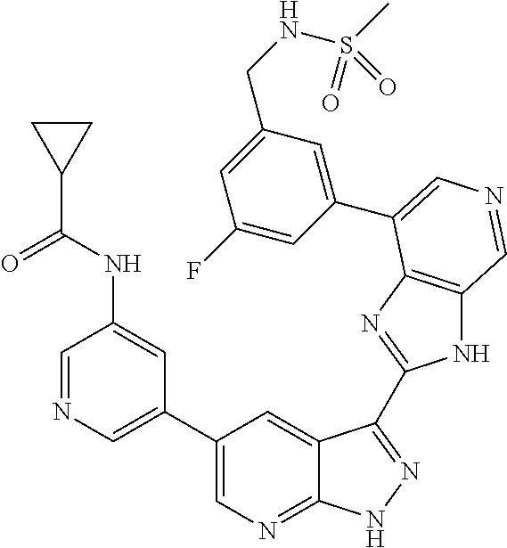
C1(C2=CN=CC(NC(C3CC3)=O)=C2)=CN=C2C(=C1)C(C1=NC3=C(N1)C=NC=C3C1=CC(CNS(C)(=O)=O)=CC(F)=C1)=NN2
